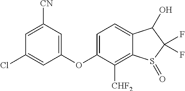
C1=C(OC2=CC([CN])=CC(Cl)=C2)C([CHF2])=C2C(=C1)C(O)C(F)(F)S2=O
